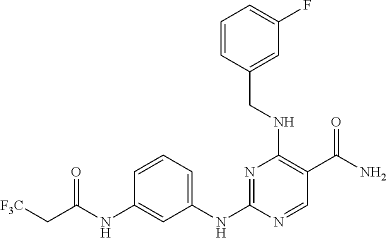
C1(CNC2=C(C(N)=O)C=NC(NC3=CC=CC(NC(=O)C[F3C])=C3)=N2)=CC(F)=CC=C1
